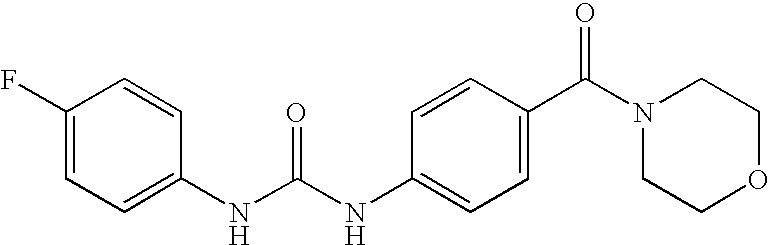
C1(F)=CC=C(NC(NC2=CC=C(C(N3CCOCC3)=O)C=C2)=O)C=C1
